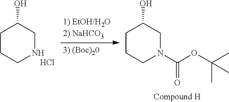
C1CCNCC1O.C1CCN(C(=O)OC(C)(C)C)CC1O.Cl
